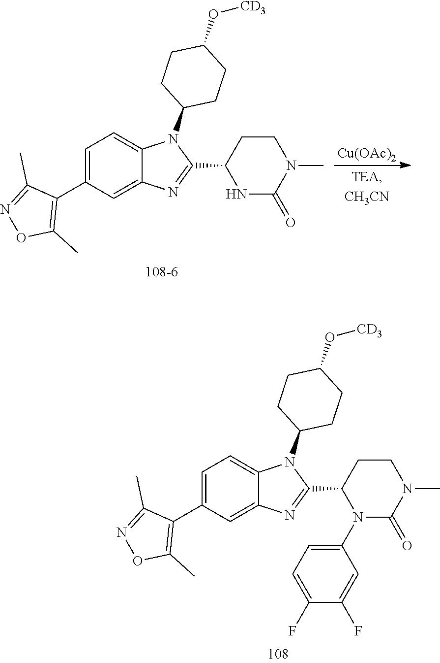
C1=C(C2=C(C)ON=C2C)C=C2C(=C1)N(C1CCC(O[CD3])CC1)C(C1N(C3=CC=C(F)C(F)=C3)C(=O)N(C)CC1)=N2.C1=C(C2=C(C)ON=C2C)C=C2C(=C1)N(C1CCC(O[CD3])CC1)C(C1NC(=O)N(C)CC1)=N2.[Cu(OAc)2]
